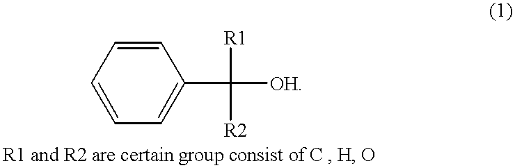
C1=CC=CC=C1C([R2])([R1])[OH]
